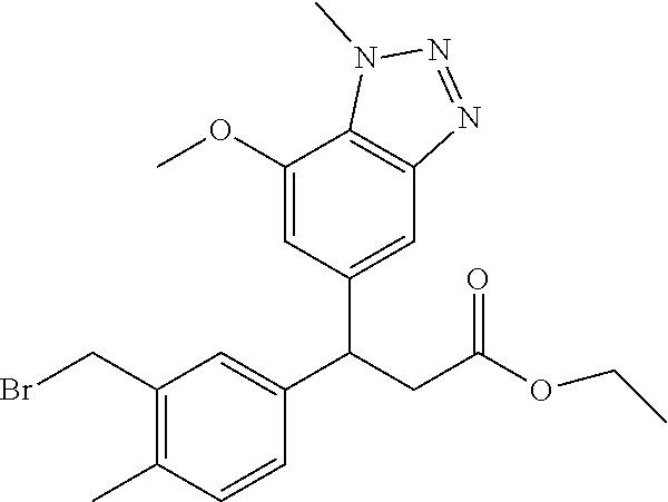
C1(CBr)=C(C)C=CC(C(CC(OCC)=O)C2=CC3=C(C(OC)=C2)N(C)N=N3)=C1
